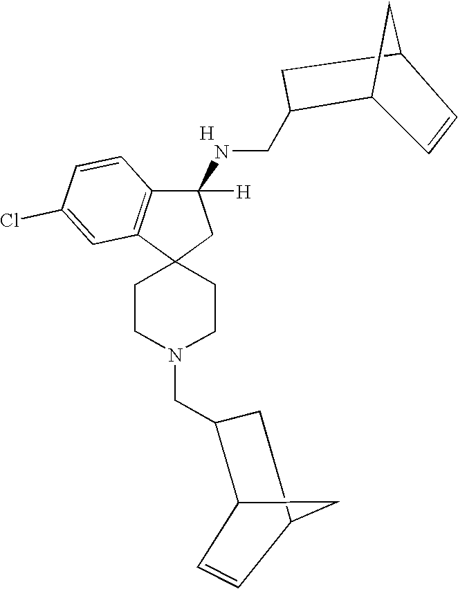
[H].C1CN(CC2CC3CC2C=C3)CCC12CC(NCC1CC3CC1C=C3)([H])C1=C2C=C(Cl)C=C1
